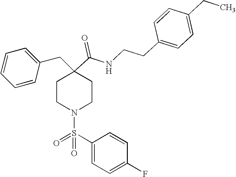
C1=CC=CC(CC2(C(=O)NCCC3=CC=C(CC)C=C3)CCN(S(C3=CC=C(F)C=C3)(=O)=O)CC2)=C1
